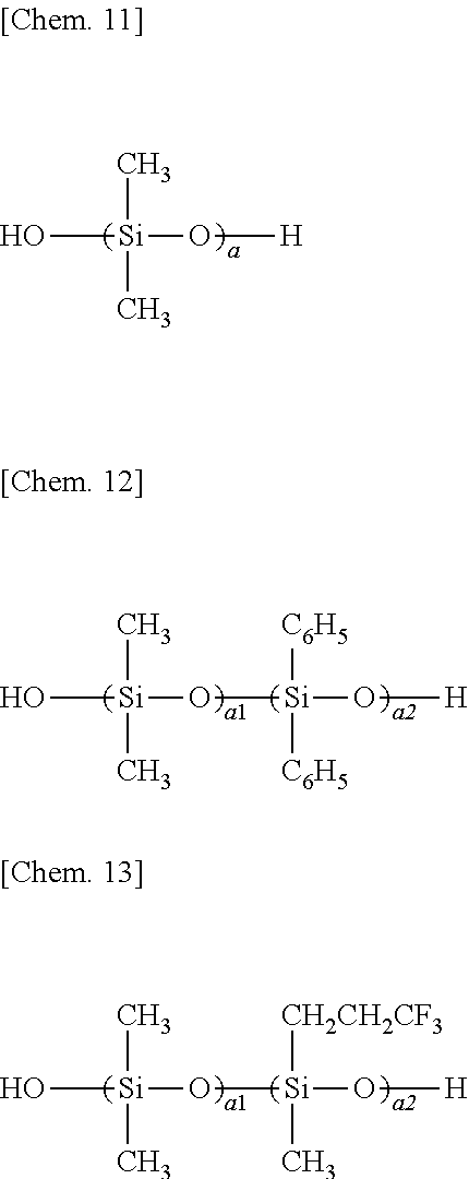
O[Si](O[H])(C)C.O[Si](O[Si](O[H])([C6H5])[C6H5])(C)C.O[Si](O[Si](O[H])(C)[CH2CH2CF3])(C)C
